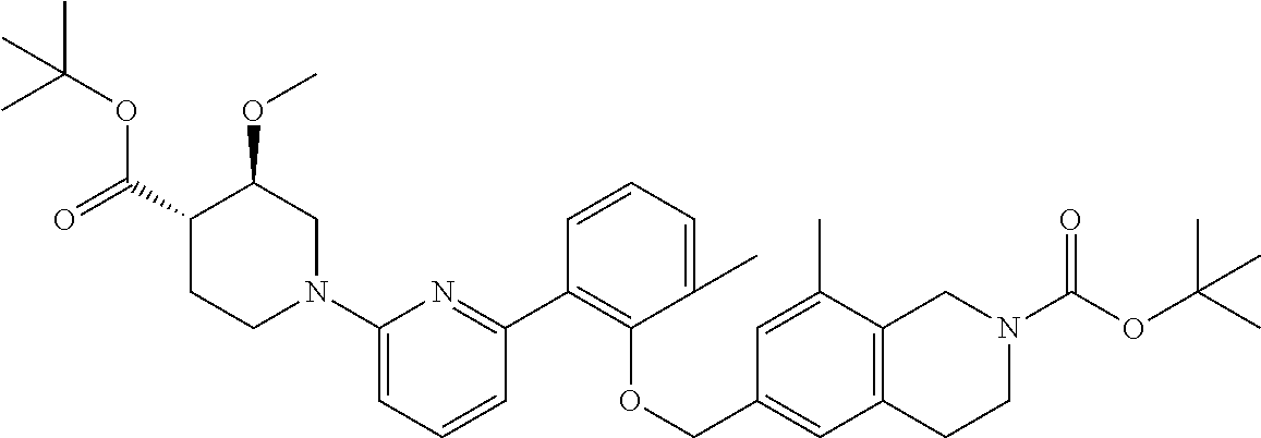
C1(C2=C(OCC3=CC4=C(C(C)=C3)CN(C(OC(C)(C)C)=O)CC4)C(C)=CC=C2)=NC(N2CC(OC)C(C(=O)OC(C)(C)C)CC2)=CC=C1
